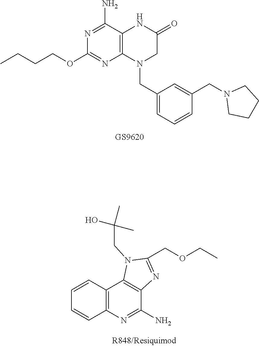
N1=C(N)C2=C(N=C1OCCCC)N(CC1=CC=CC(CN3CCCC3)=C1)CC(=O)N2.C12=C(N=C(N)C3=C1N(CC(C)(O)C)C(COCC)=N3)C=CC=C2
